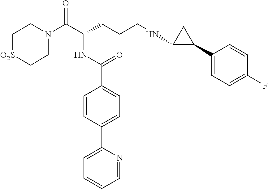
C1N(C(C(CCCNC2C(C3=CC=C(F)C=C3)C2)NC(C2=CC=C(C3=CC=CC=N3)C=C2)=O)=O)CC[O2S]C1
